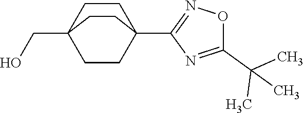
C1CC2(CO)CCC1(C1=NOC(C(C)(C)C)=N1)CC2
